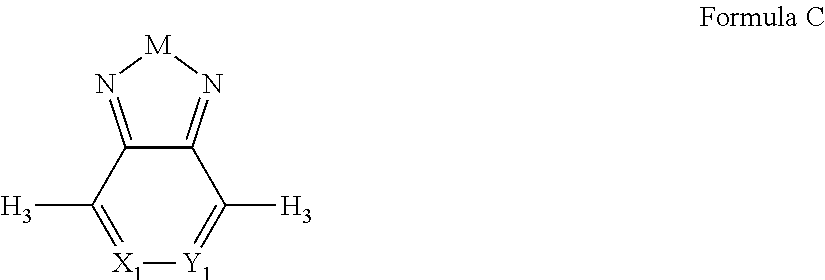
[X1]1=C([H3])C2=N[M]N=C2C([H3])=[Y1]1
